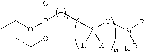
CCOP(C[Si](O[Si]([R])([R])[R])([R])[R])(OCC)=O
